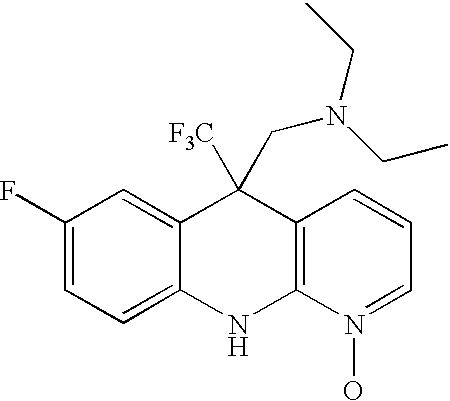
C1(F)=CC=C2C(=C1)C([F3C])(CN(CC)CC)C1=C(N2)N(O)=CC=C1
